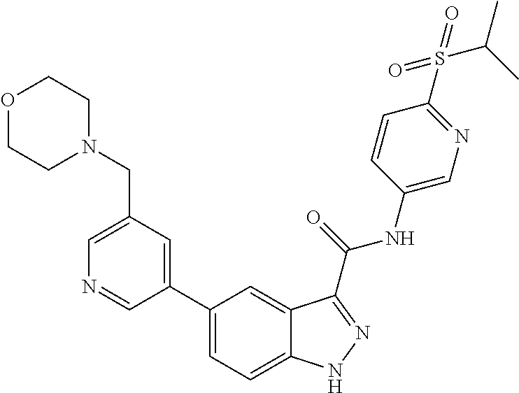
C1(CN2CCOCC2)=CN=CC(C2=CC=C3C(=C2)C(C(NC2=CN=C(S(=O)(=O)C(C)C)C=C2)=O)=NN3)=C1
